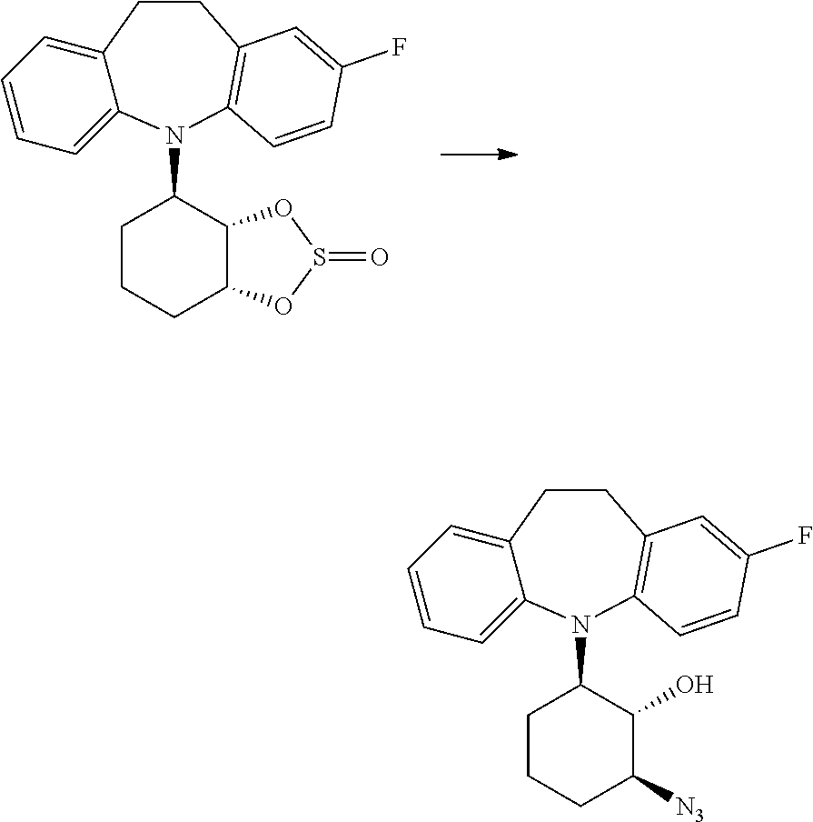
C12=CC=CC=C1N(C1CCCC3C1OS(=O)O3)C1=C(CC2)C=C(F)C=C1.C12=CC=CC=C1N(C1CCCC([N3])C1O)C1=C(CC2)C=C(F)C=C1
